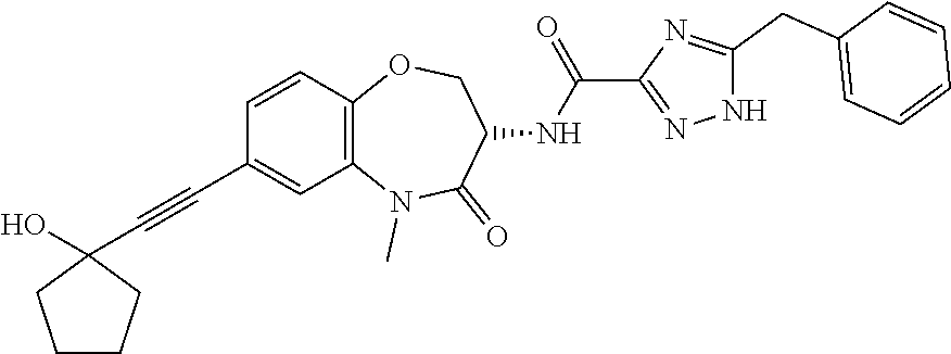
N1(C)C2=C(C=CC(C#CC3(O)CCCC3)=C2)OCC(NC(C2=NNC(CC3=CC=CC=C3)=N2)=O)C1=O
